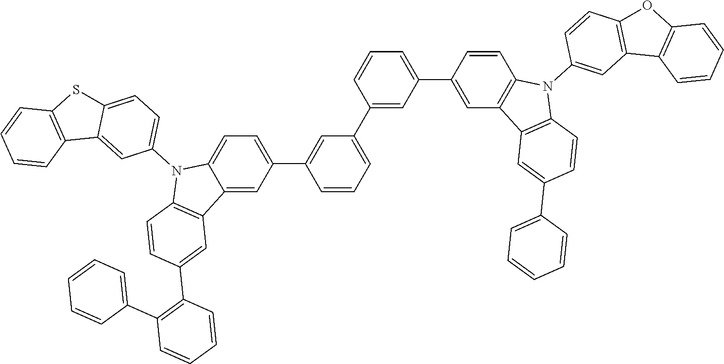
C1=C(C2=CC=C3C(=C2)C2=C(N3C3=CC=C4C(=C3)C3=C(S4)C=CC=C3)C=CC(C3=C(C4=CC=CC=C4)C=CC=C3)=C2)C=CC=C1C1=CC(C2=CC3=C(C=C2)N(C2=CC4=C(C=C2)OC2=C4C=CC=C2)C2=C3C=C(C3=CC=CC=C3)C=C2)=CC=C1
